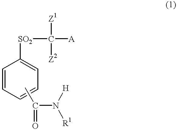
C1=CC=CC=C1[SO2]C([Z2])([Z1])[A].CC(=O)N([H])[R1]
